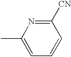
C1=C(C)N=C([CN])C=C1
